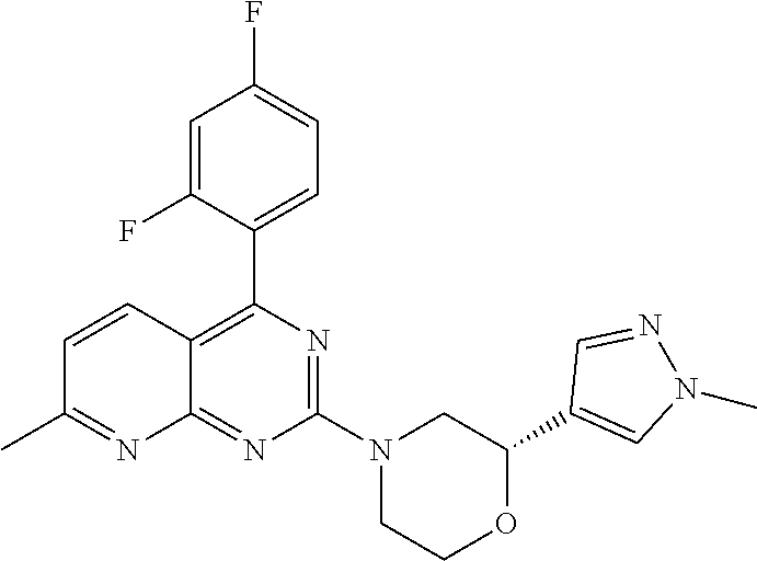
C1(C2=CN(C)N=C2)OCCN(C2=NC(C3=CC=C(F)C=C3F)=C3C(=N2)N=C(C)C=C3)C1
